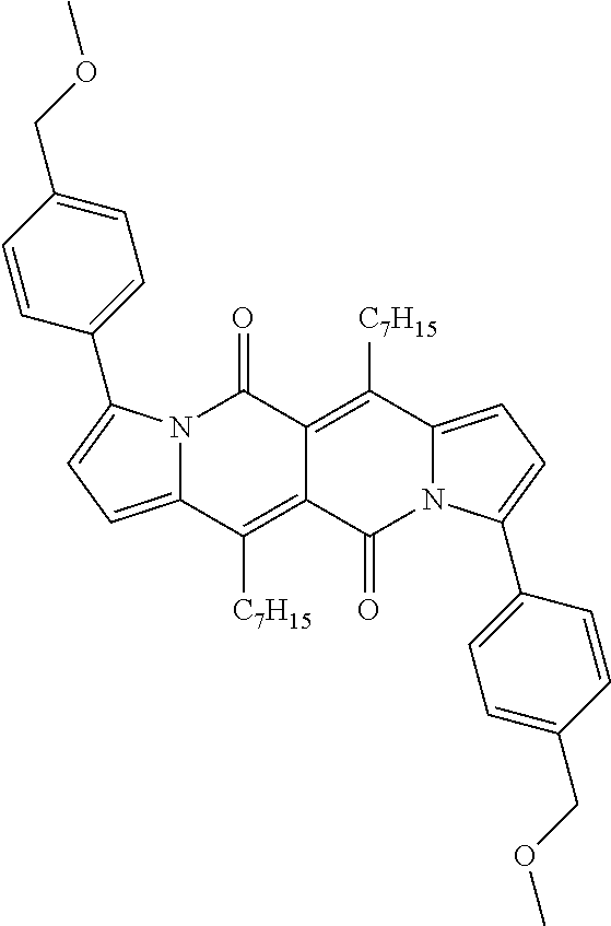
N12C(=CC=C1C1=CC=C(COC)C=C1)C([C7H15])=C1C(=C([C7H15])C3=CC=C(C4=CC=C(COC)C=C4)N3C1=O)C2=O
